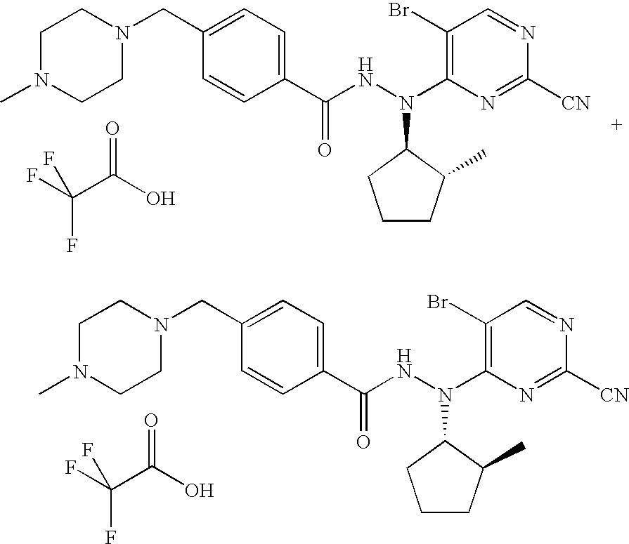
C1=NC([CN])=NC(N(NC(C2=CC=C(CN3CCN(C)CC3)C=C2)=O)C2C(C)CCC2)=C1Br.FC(C(O)=O)(F)F.C1=NC([CN])=NC(N(NC(C2=CC=C(CN3CCN(C)CC3)C=C2)=O)C2C(C)CCC2)=C1Br.FC(C(O)=O)(F)F
